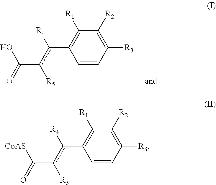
C1([R2])=C([R3])C=CC(c([R4])c([R5])C(O)=O)=C1[R1].C1([R2])=C([R3])C=CC(c([R4])c([R5])C([CoAS])=O)=C1[R1]
